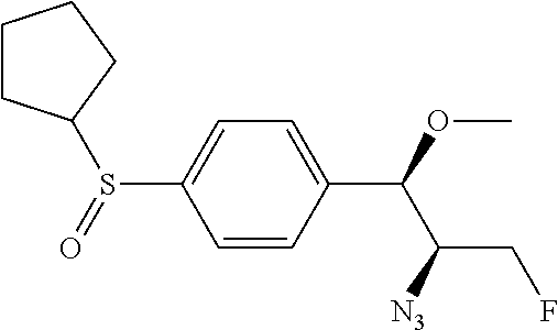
C1=CC(C(OC)C([N3])CF)=CC=C1S(=O)C1CCCC1
